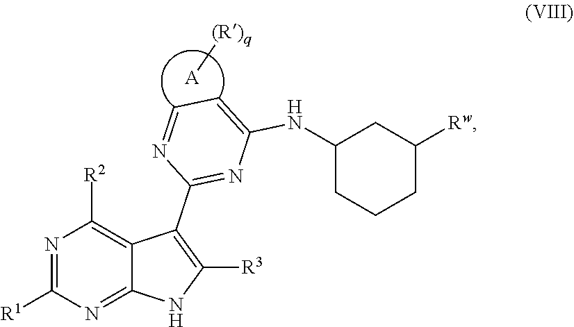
N1=C([R1])N=C2C(=C1[R2])C(C1=NC(NC3CCCC([Rw])C3)=CC=N1)=C([R3])N2.[A][(R)q]
